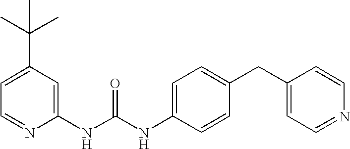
C1(NC(NC2=CC=C(CC3=CC=NC=C3)C=C2)=O)=CC(C(C)(C)C)=CC=N1
